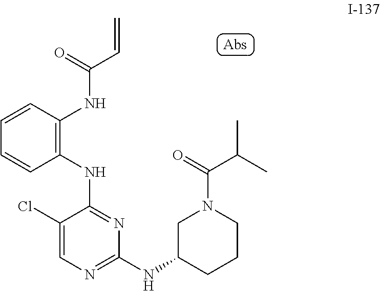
C1(Cl)=CN=C(NC2CCCN(C(C(C)C)=O)C2)N=C1NC1=C(NC(C=C)=O)C=CC=C1
